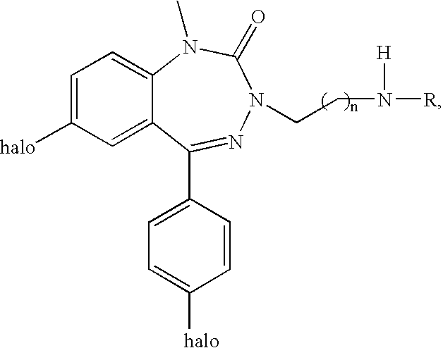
C(N([H])[R])CN1N=C(C2=CC=C([halo])C=C2)C2=CC([halo])=CC=C2N(C)C1=O
